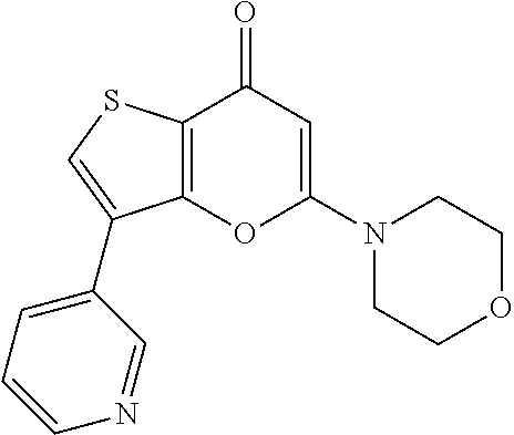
C12=C(SC=C1C1=CC=CN=C1)C(=O)C=C(N1CCOCC1)O2
